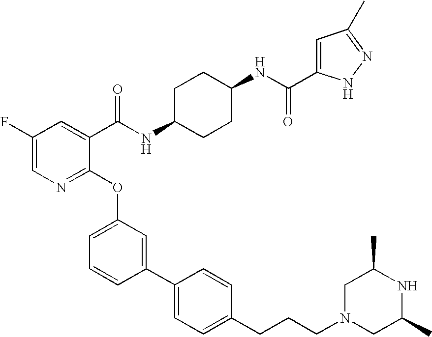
C1(F)=CN=C(OC2=CC=CC(C3=CC=C(CCCN4CC(C)NC(C)C4)C=C3)=C2)C(C(NC2CCC(NC(=O)C3=CC(C)=NN3)CC2)=O)=C1
